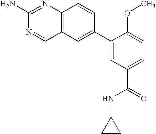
C12=C(C=C(C3=CC(C(=O)NC4CC4)=CC=C3OC)C=C1)C=NC(N)=N2
